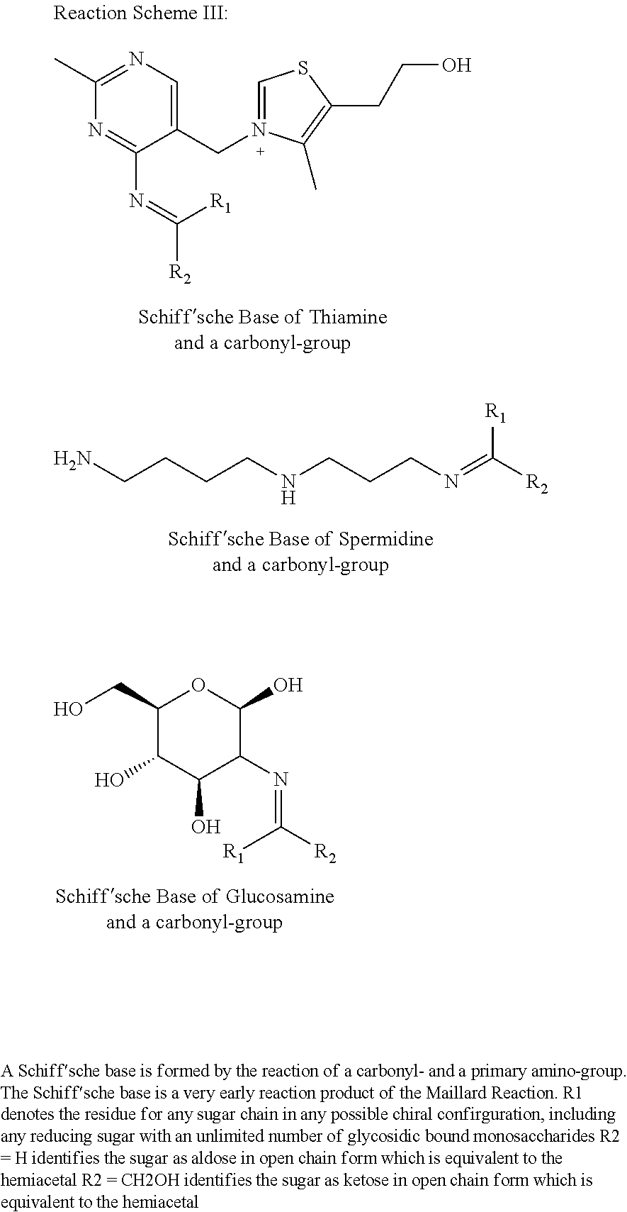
NCCCCNCCCN=C([R2])[R1].C1(CO)C(O)C(O)C(N=C([R1])[R2])C(O)O1.N1=C(N=C([R1])[R2])C(CN2=CSC(CCO)=C2C)=CN=C1C
